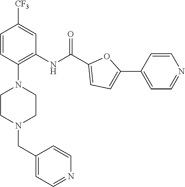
C1=CC(N2CCN(CC3=CC=NC=C3)CC2)=C(NC(C2=CC=C(C3=CC=NC=C3)O2)=O)C=C1[CF3]
